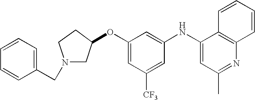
O(C1=CC([CF3])=CC(NC2=CC(C)=NC3=C2C=CC=C3)=C1)C1CN(CC2=CC=CC=C2)CC1
